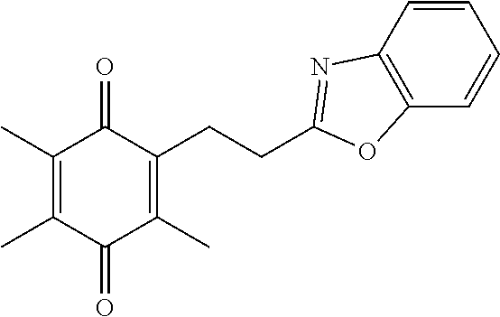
C1(C)=C(C)C(=O)C(C)=C(CCC2=NC3=C(C=CC=C3)O2)C1=O
